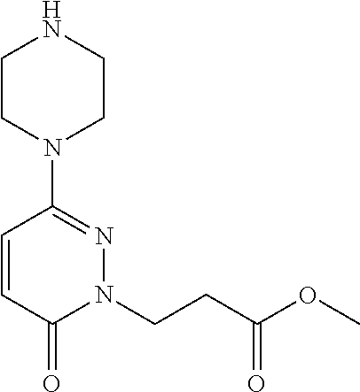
C1=CC(=O)N(CCC(OC)=O)N=C1N1CCNCC1
